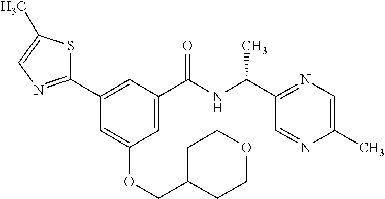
C1(C2=NC=C(C)S2)=CC(C(NC(C2=NC=C(C)N=C2)C)=O)=CC(OCC2CCOCC2)=C1
